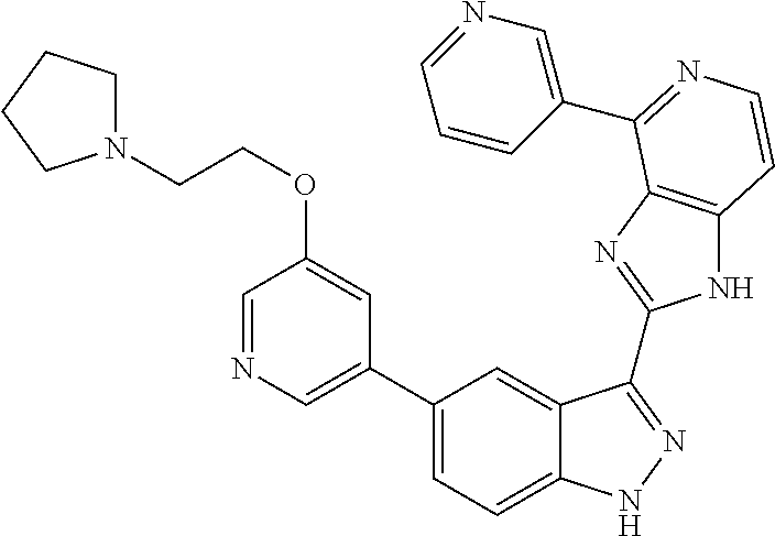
C1(C2=CN=CC(OCCN3CCCC3)=C2)=CC=C2C(=C1)C(C1=NC3=C(N1)C=CN=C3C1=CN=CC=C1)=NN2
